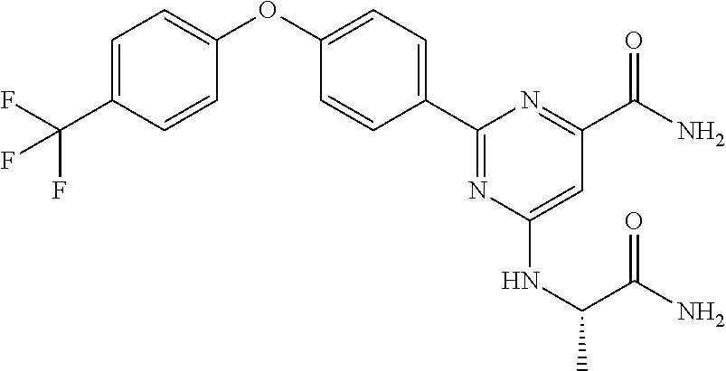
C1=CC(OC2=CC=C(C3=NC(NC(C)C(N)=O)=CC(C(N)=O)=N3)C=C2)=CC=C1C(F)(F)F
